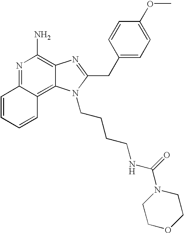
N1=C2C(=C3C(=C1N)N=C(CC1=CC=C(OC)C=C1)N3CCCCNC(N1CCOCC1)=O)C=CC=C2
